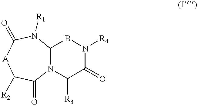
N12C(BN([R4])C(=O)C1[R3])N([R1])C(=O)[A]C([R2])C2=O
